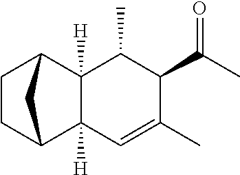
C1CC2C3([H])C([H])(C1C2)C(C)C(C(C)=O)C(C)=C3
